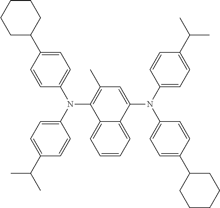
C12=CC=CC=C1C(N(C1=CC=C(C(C)C)C=C1)C1=CC=C(C3CCCCC3)C=C1)=CC(C)=C2N(C1=CC=C(C(C)C)C=C1)C1=CC=C(C2CCCCC2)C=C1
